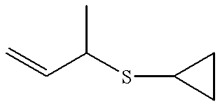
CC(C=C)SC1CC1
